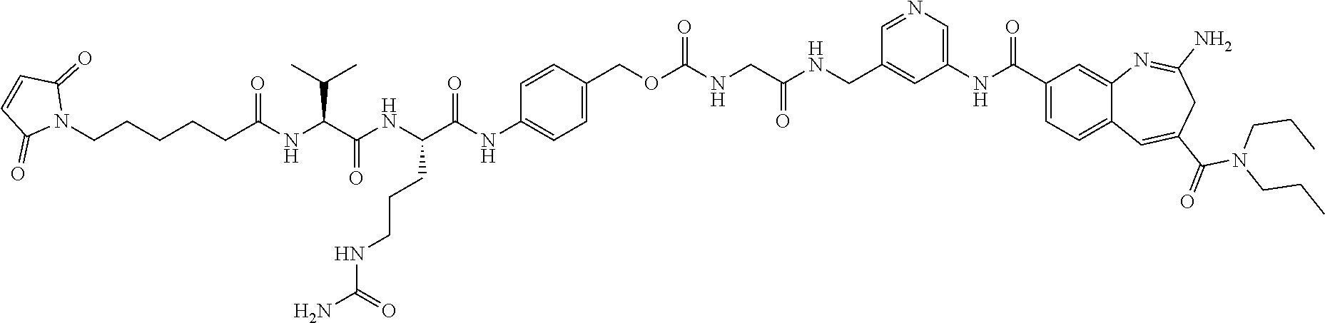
N(C(OCC1=CC=C(NC(C(NC(C(NC(CCCCCN2C(=O)C=CC2=O)=O)C(C)C)=O)CCCNC(N)=O)=O)C=C1)=O)CC(NCC1=CC(NC(C2=CC=C3C(=C2)N=C(N)CC(C(=O)N(CCC)CCC)=C3)=O)=CN=C1)=O
